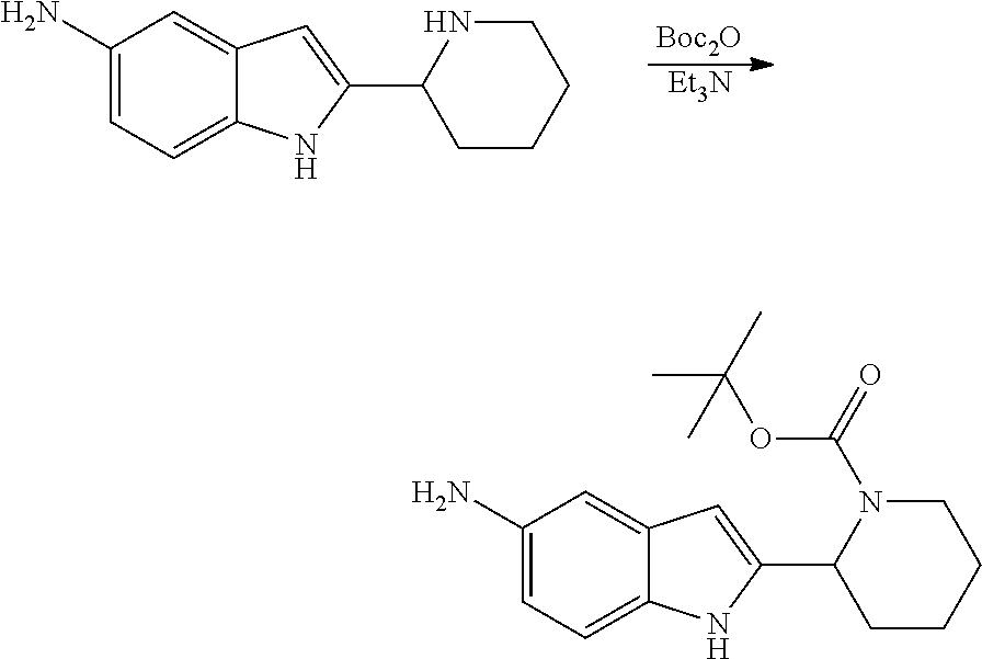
[Boc2O].[Et3N].C1(N)=CC=C2C(=C1)C=C(C1CCCCN1)N2.C1(N)=CC=C2C(=C1)C=C(C1CCCCN1C(=O)OC(C)(C)C)N2
